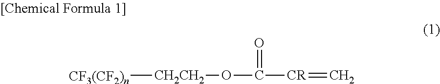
[CF3(CF2)n][CH2CH2]OC([CR]=C)=O
